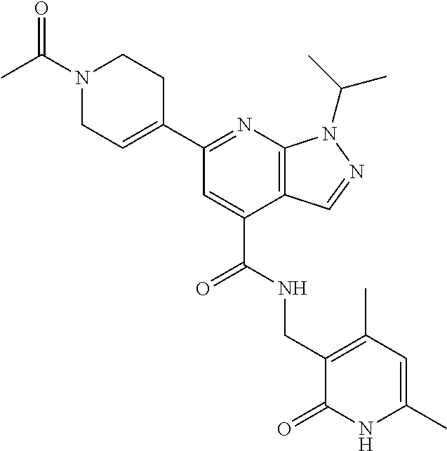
C1N(C(C)=O)CCC(C2=NC3=C(C(C(=O)NCC4=C(C)C=C(C)NC4=O)=C2)C=NN3C(C)C)=C1
